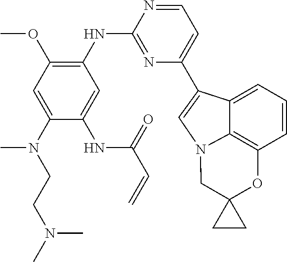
C1=C(N(CCN(C)C)C)C(NC(C=C)=O)=CC(NC2=NC(C3=CN4C5=C(C=CC=C53)OC3(C4)CC3)=CC=N2)=C1OC
